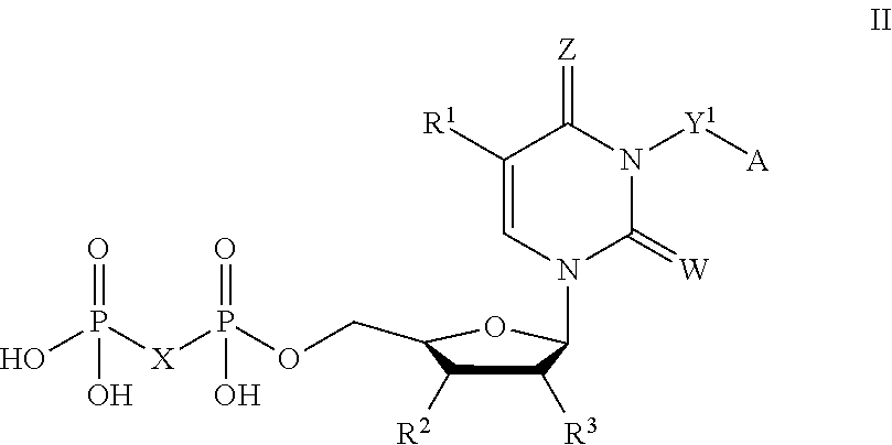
C1([R3])C([R2])C(COP([X]P(O)(=O)O)(=O)O)OC1N1C(=[W])N([Y1][A])C(=[Z])C([R1])=C1
